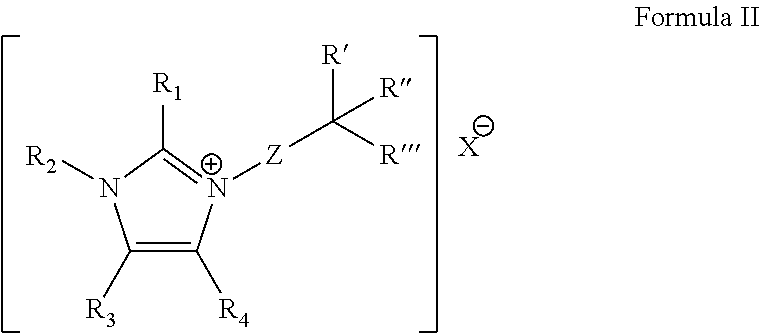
C1([R3])=C([R4])[N+]([Z]C([R])([R])[R])=C([R1])N1[R2].[X]
